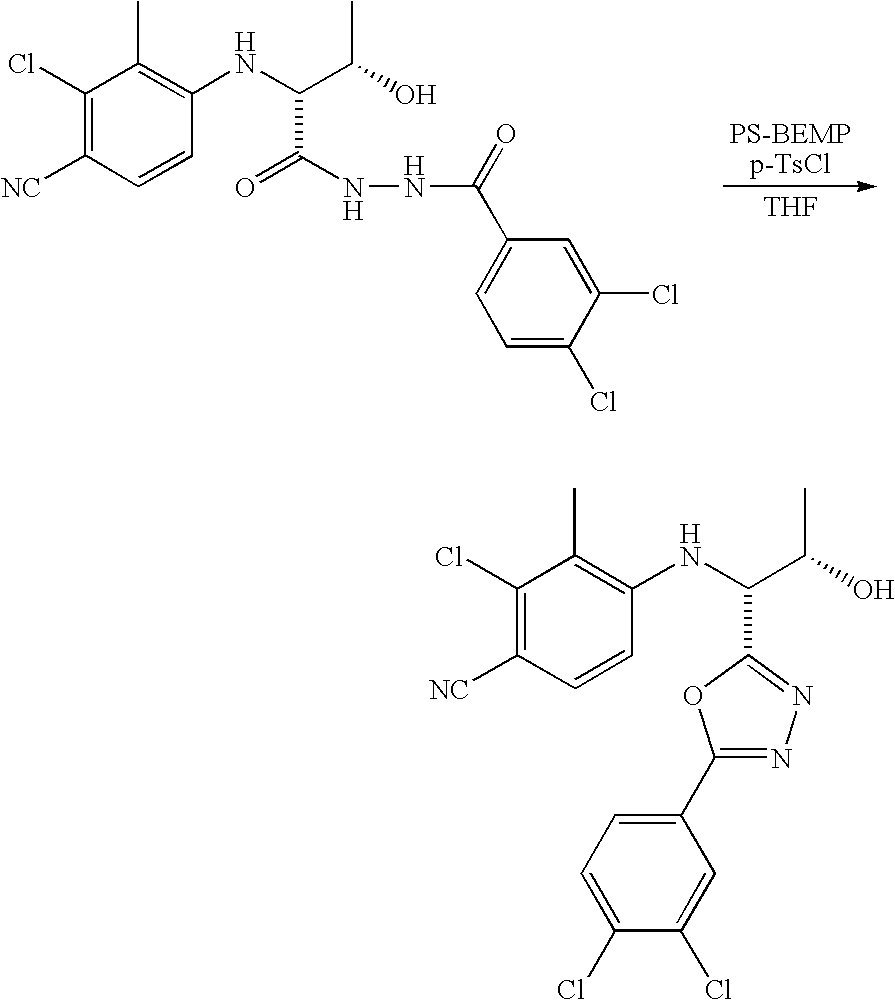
C1(Cl)=C([NC])C=CC(NC(C(O)C)C(NNC(C2=CC=C(Cl)C(Cl)=C2)=O)=O)=C1C.[THF].C1(Cl)=C([NC])C=CC(NC(C(O)C)C2=NN=C(C3=CC=C(Cl)C(Cl)=C3)O2)=C1C
